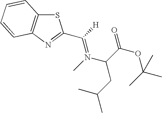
C([H])(=N(C)C(C(OC(C)(C)C)=O)CC(C)C)C1=NC2=C(S1)C=CC=C2
